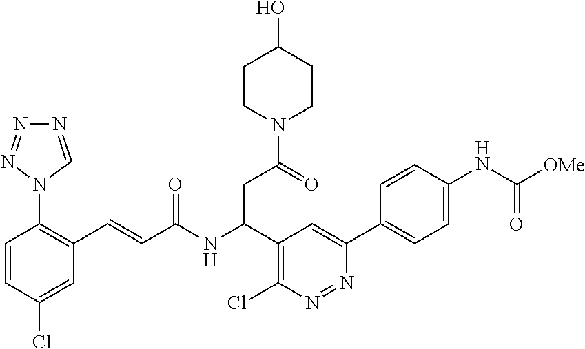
C1=CC(Cl)=CC(C=CC(NC(C2=C(Cl)N=NC(C3=CC=C(NC([OMe])=O)C=C3)=C2)CC(=O)N2CCC(O)CC2)=O)=C1N1N=NN=C1
